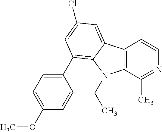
C12=C(C(C)=NC=C1)N(CC)C1=C(C3=CC=C(OC)C=C3)C=C(Cl)C=C21
